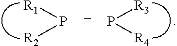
P([R2])[R1].P([R4])[R3]
